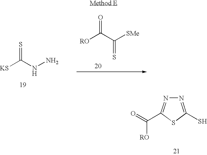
S=C(NN)[KS].O=C(C([SMe])=S)[RO].N1=C(S)SC(C(=O)[RO])=N1
